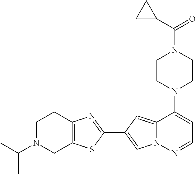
N1(C2=CC=NN3C2=CC(C2=NC4=C(S2)CN(C(C)C)CC4)=C3)CCN(C(C2CC2)=O)CC1
